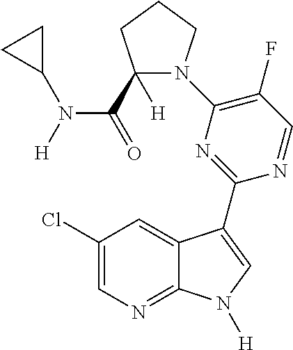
C1(F)=C(N2C(C(N(C3CC3)[H])=O)([H])CCC2)N=C(C2=CN([H])C3=NC=C(Cl)C=C32)N=C1
